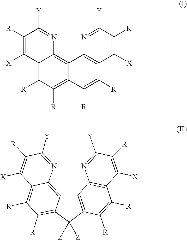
C12=C([R])C([R])=C3C(=C1N=C([Y])C([R])=C2[X])C1=C(C([R])=C3[R])C([X])=C([R])C([Y])=N1.C1([Z])([Z])C2=C(C3=C4C(=C([R])C([R])=C13)C([X])=C([R])C([Y])=N4)C1=C(C([R])=C2[R])C([X])=C([R])C([Y])=N1
